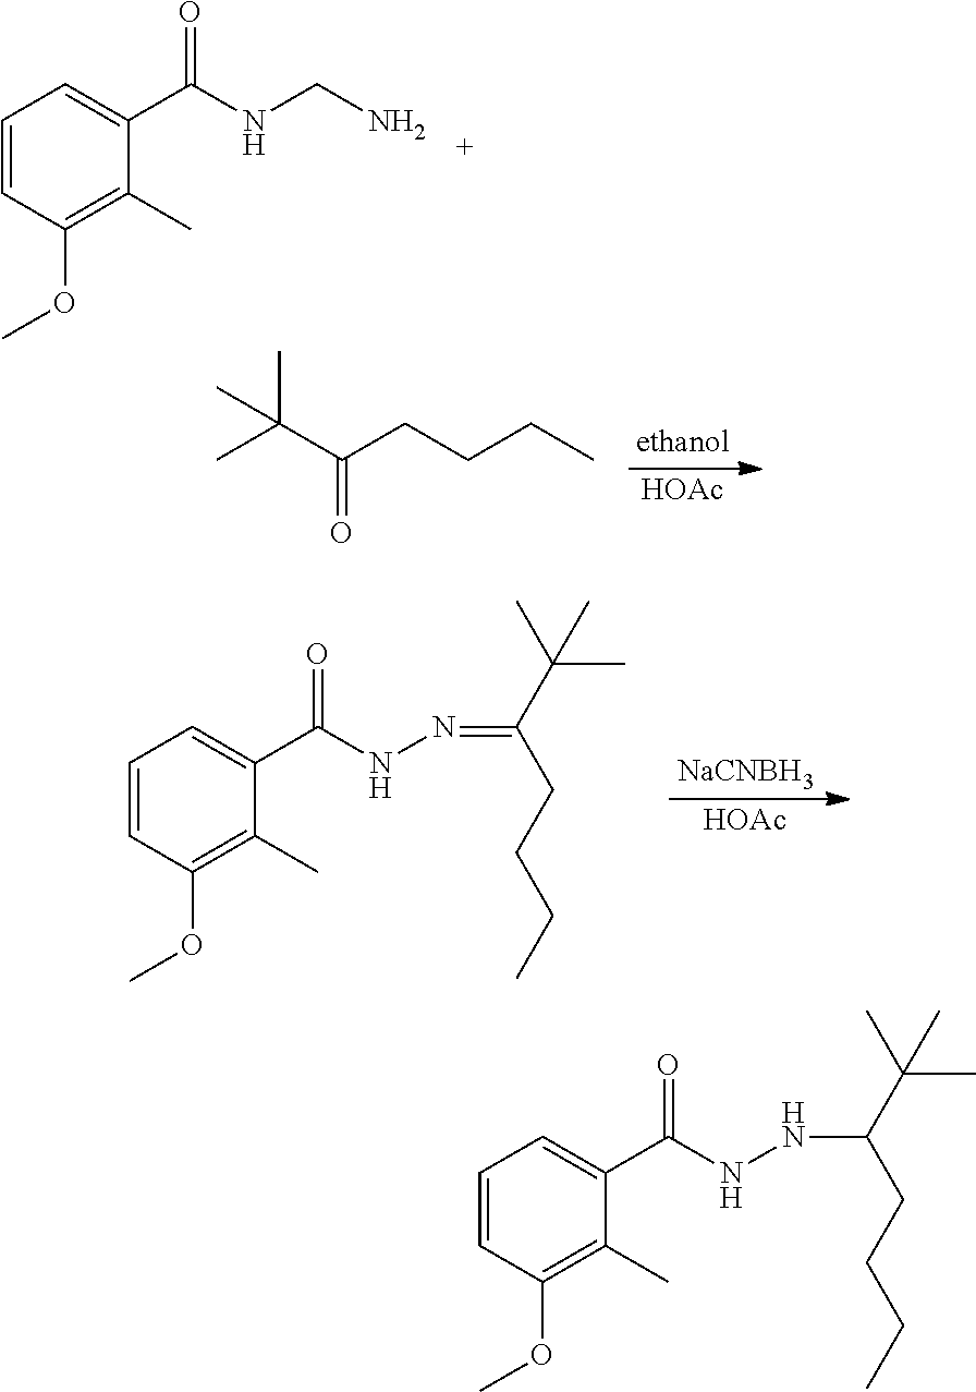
C1=CC(OC)=C(C)C(C(NCN)=O)=C1.[HOAc].CC(C(CCCC)=O)(C)C.[NaCNBH3].[HOAc].C1=CC(OC)=C(C)C(C(NN=C(C(C)(C)C)CCCC)=O)=C1.C1=CC(OC)=C(C)C(C(NNC(C(C)(C)C)CCCC)=O)=C1
